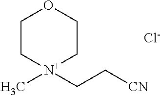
C1C[N+](C)(CC[CN])CCO1.[Cl-]
